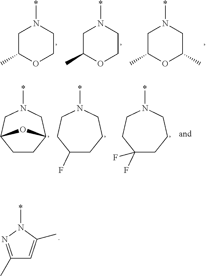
C1C(C)OCCN1*.C1C(C)OCCN1*.C1C(C)OC(C)CN1*.N1(*)CC2CCC(C1)O2.N1(*)CCC(F)CCC1.N1(*)CCC(F)(F)CCC1.C1(C)=NN(*)C(C)=C1
